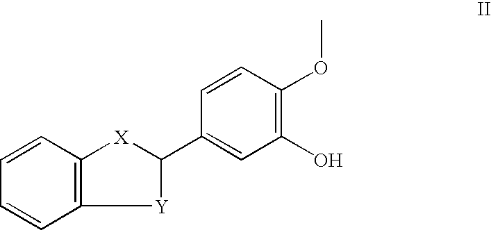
C1=CC2=C(C=C1)[Y]C(C1=CC(O)=C(OC)C=C1)[X]2
